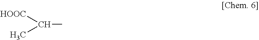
C(C)([HOOC])C
